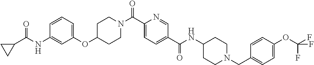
C1CN(C(C2=CC=C(C(=O)NC3CCN(CC4=CC=C(OC(F)(F)F)C=C4)CC3)C=N2)=O)CCC1OC1=CC=CC(NC(=O)C2CC2)=C1
